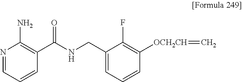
N1=CC=CC(C(NCC2=CC=CC([OCH2CH]=C)=C2F)=O)=C1N
